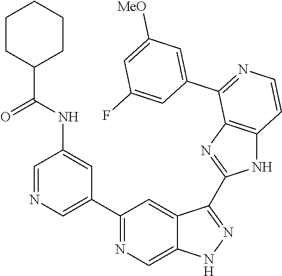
C1(C2=CN=CC(NC(=O)C3CCCCC3)=C2)=NC=C2C(=C1)C(C1=NC3=C(N1)C=CN=C3C1=CC([MeO])=CC(F)=C1)=NN2
